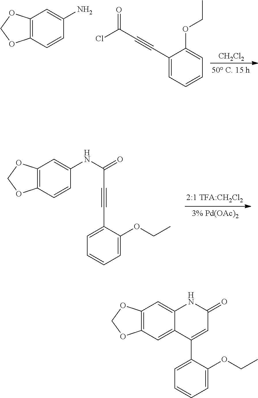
[CH2Cl2].C12=C(C=CC(N)=C1)OCO2.C1(C#CC(=O)Cl)=CC=CC=C1OCC.C12=C(C=CC(NC(=O)C#CC3=CC=CC=C3OCC)=C1)OCO2.C12=C(C=C3C(=C1)NC(=O)C=C3C1=CC=CC=C1OCC)OCO2
